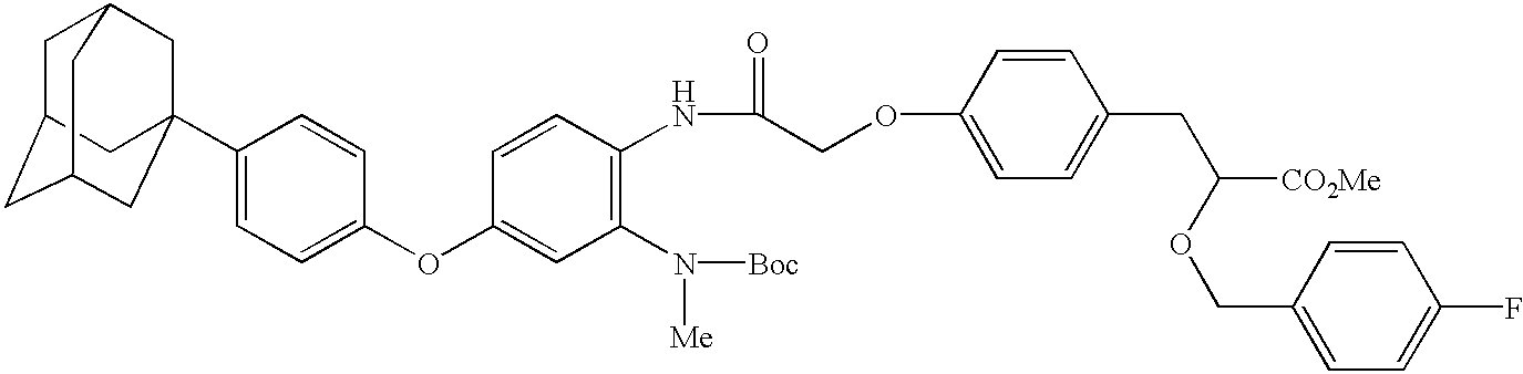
C1C2CC3CC(C4=CC=C(OC5=CC(N([Me])[Boc])=C(NC(COC6=CC=C(CC(OCC7=CC=C(F)C=C7)[CO2Me])C=C6)=O)C=C5)C=C4)(CC1C3)C2
